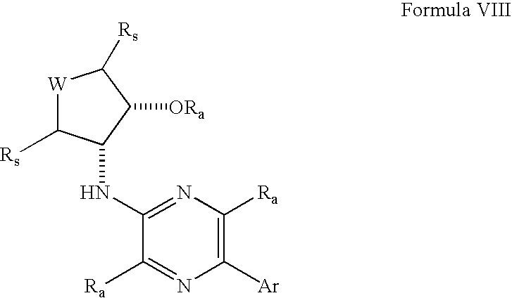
C1(NC2C([Rs])[W]C([Rs])C2[ORa])=NC([Ra])=C([Ar])N=C1[Ra]
